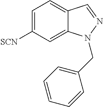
C1=C([SCN])C=C2C(=C1)C=NN2CC1=CC=CC=C1
